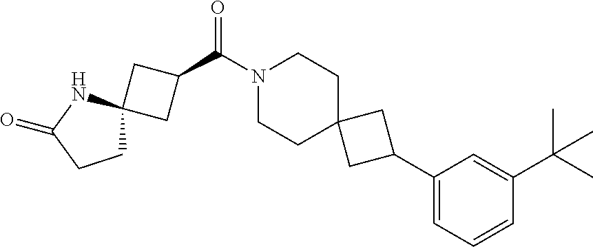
N1(C(C2CC3(C2)CCC(=O)N3)=O)CCC2(CC1)CC(C1=CC=CC(C(C)(C)C)=C1)C2
